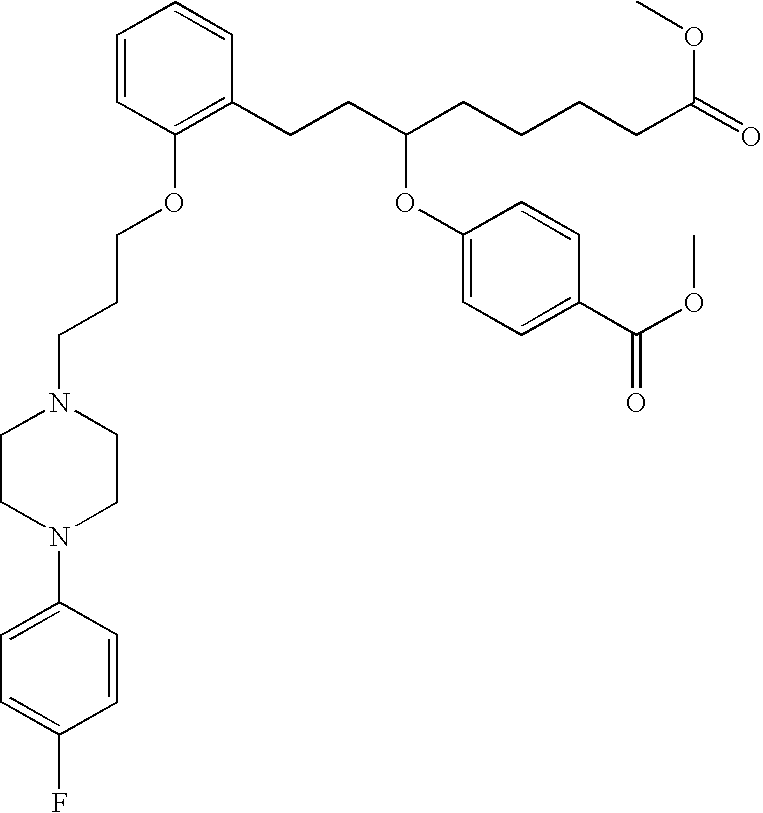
C1=CC(OCCCN2CCN(C3=CC=C(F)C=C3)CC2)=C(CCC(CCCCC(=O)OC)OC2=CC=C(C(OC)=O)C=C2)C=C1
